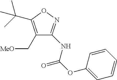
C1(C[MeO])=C(C(C)(C)C)ON=C1NC(OC1=CC=CC=C1)=O
